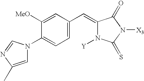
C1([MeO])=CC(C=C2N([Y])C(=S)N([X3])C2=O)=CC=C1N1C=C(C)N=C1
